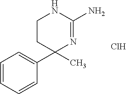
C1=CC=CC=C1C1(C)N=C(N)NCC1.Cl
